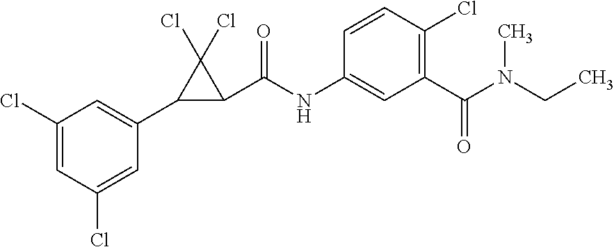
C1(Cl)=CC(Cl)=CC(C2C(C(NC3=CC(C(N(C)CC)=O)=C(Cl)C=C3)=O)C2(Cl)Cl)=C1
